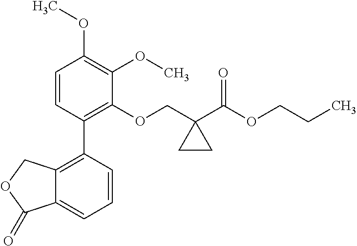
C1=CC(C2=C3C(=CC=C2)C(=O)OC3)=C(OCC2(C(OCCC)=O)CC2)C(OC)=C1OC
